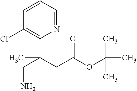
C1=CC=NC(C(CC(=O)OC(C)(C)C)(CN)C)=C1Cl
